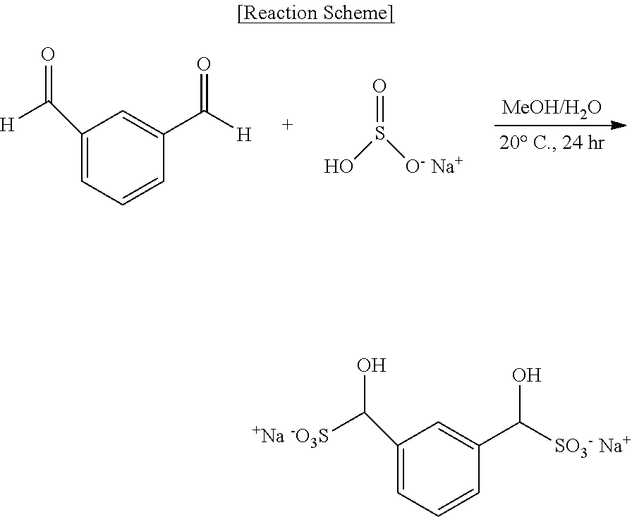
C1(C([H])=O)=CC=CC(C([H])=O)=C1.O=S([O- Na+])O.C1(C([+Na -O3S])O)=CC=CC(C([SO3- Na+])O)=C1
